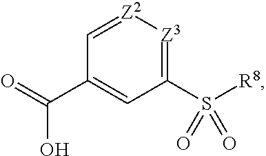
C1(S([R8])(=O)=O)=[Z3][Z2]=CC(C(=O)O)=C1
